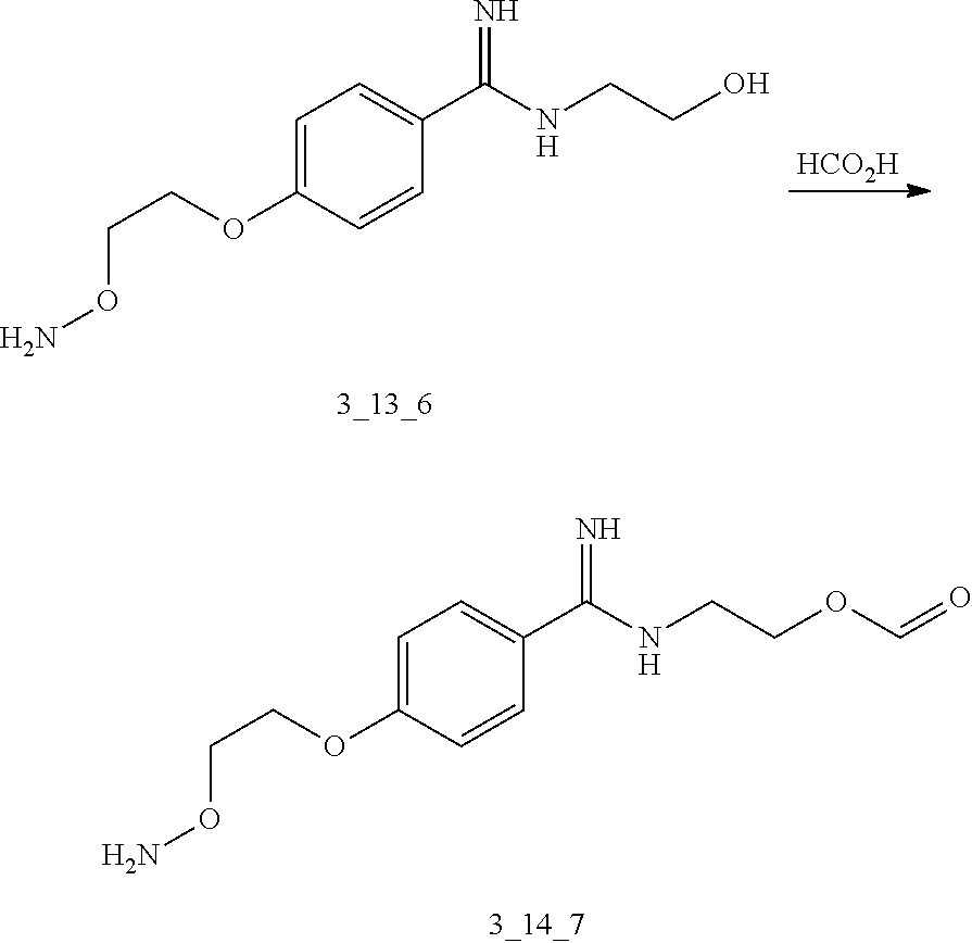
C1=C(OCCON)C=CC(C(NCCO)=N)=C1.[HCO2H].C1=C(OCCON)C=CC(C(NCCOC=O)=N)=C1
